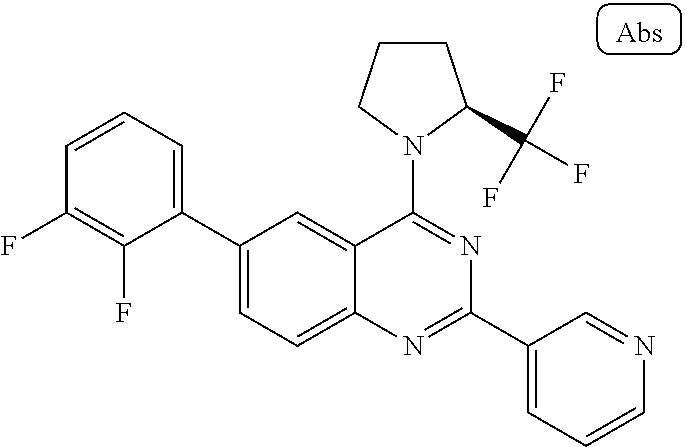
C1(C2=CC=CC(F)=C2F)=CC=C2C(=C1)C(N1CCCC1C(F)(F)F)=NC(C1=CC=CN=C1)=N2
